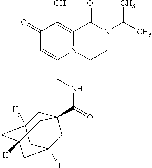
C1(=O)C=C(CNC(=O)C23CC4([H])CC([H])(CC([H])(C2)C4)C3)N2C(=C1O)C(=O)N(C(C)C)CC2
